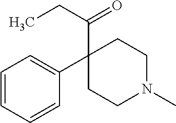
C1(C(CC)=O)(C2=CC=CC=C2)CCN(C)CC1
